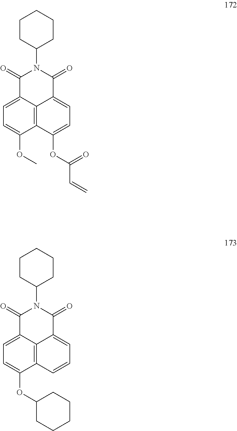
C1=C2C3=C(C(OC4CCCCC4)=C1)C=CC=C3C(=O)N(C1CCCCC1)C2=O.C1=C2C3=C(C(OC)=C1)C(OC(C=C)=O)=CC=C3C(=O)N(C1CCCCC1)C2=O
